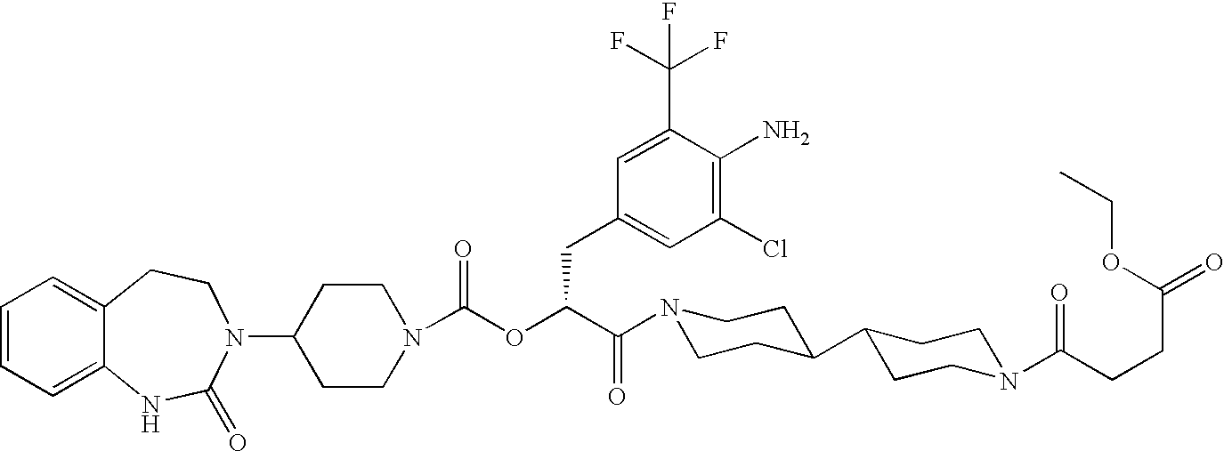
C1=CC=C2C(=C1)CCN(C1CCN(C(OC(C(N3CCC(C4CCN(C(CCC(=O)OCC)=O)CC4)CC3)=O)CC3=CC(Cl)=C(N)C(C(F)(F)F)=C3)=O)CC1)C(=O)N2
